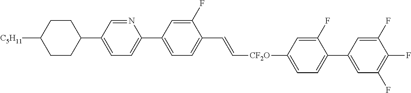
C1CC([C5H11])CCC1C1=CC=C(C2=CC=C(C=C[CF2O]C3=CC=C(C4=CC(F)=C(F)C(F)=C4)C(F)=C3)C(F)=C2)N=C1
